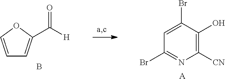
C1([CN])=C(O)C(Br)=CC(Br)=N1.[A].C1=COC(C([H])=O)=C1.B
